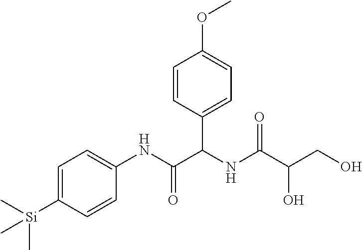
C(C(NC(C(NC1=CC=C([Si](C)(C)C)C=C1)=O)C1=CC=C(OC)C=C1)=O)(CO)O
